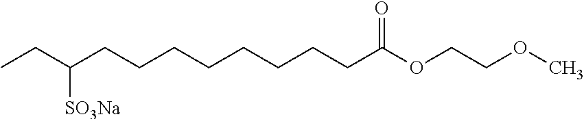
CCC(CCCCCCCCC(OCCOC)=O)[SO3Na]
